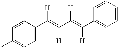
C1=C(C(=C(C(=C(C2=CC=CC=C2)[H])[H])[H])[H])C=CC(C)=C1
